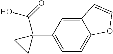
C12=CC(C3(C(=O)O)CC3)=CC=C1OC=C2
